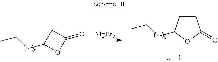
[MgBr2].C1CC(CCC)OC1=O.C1C(CCC)OC1=O
